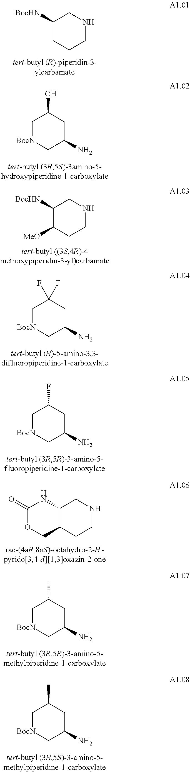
C1([BocHN])CCCNC1.C1[BocN]CC(N)CC1O.C1([BocHN])C([MeO])CCNC1.C1[BocN]CC(N)CC1(F)F.C1[BocN]CC(N)CC1F.C1(=O)OCC2C(N1)CNCC2.C1[BocN]CC(N)CC1C.C1[BocN]CC(N)CC1C
